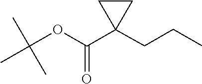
O(C(=O)C1(CCC)CC1)C(C)(C)C
